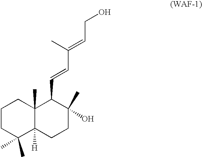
C1CC(C)(C)C2([H])C(C)(C1)C(C=CC(C)=CCO)C(C)(O)CC2
